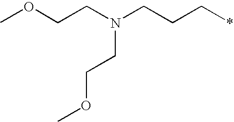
COCCN(CCC*)CCOC
